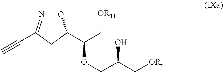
O1N=C(C#C)CC1C(C[OR11])OCC(C[OR])O
